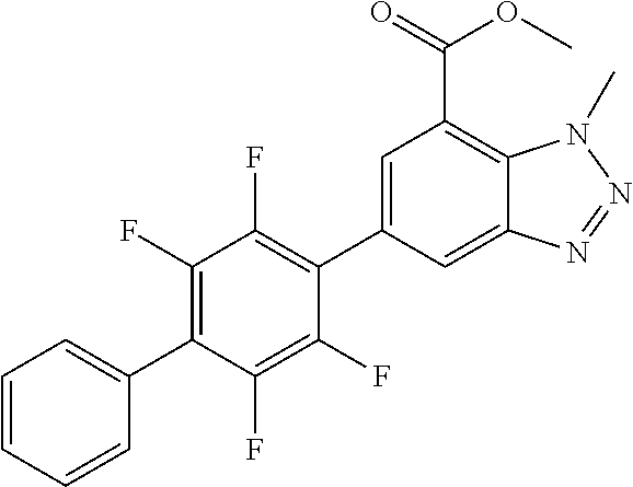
C12=CC(C3=C(F)C(F)=C(C4=CC=CC=C4)C(F)=C3F)=CC(C(=O)OC)=C1N(C)N=N2
